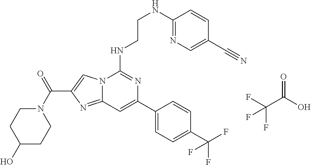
C12=NC(C(=O)N3CCC(O)CC3)=CN1C(NCCNC1=NC=C(C#N)C=C1)=NC(C1=CC=C(C(F)(F)F)C=C1)=C2.C(C(O)=O)(F)(F)F
